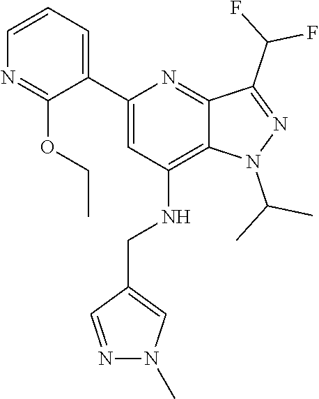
C1=CC=C(C2=CC(NCC3=CN(C)N=C3)=C3C(=N2)C(C(F)F)=NN3C(C)C)C(OCC)=N1
